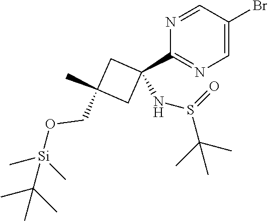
C1=C(Br)C=NC(C2(NS(C(C)(C)C)=O)CC(C)(CO[Si](C(C)(C)C)(C)C)C2)=N1
